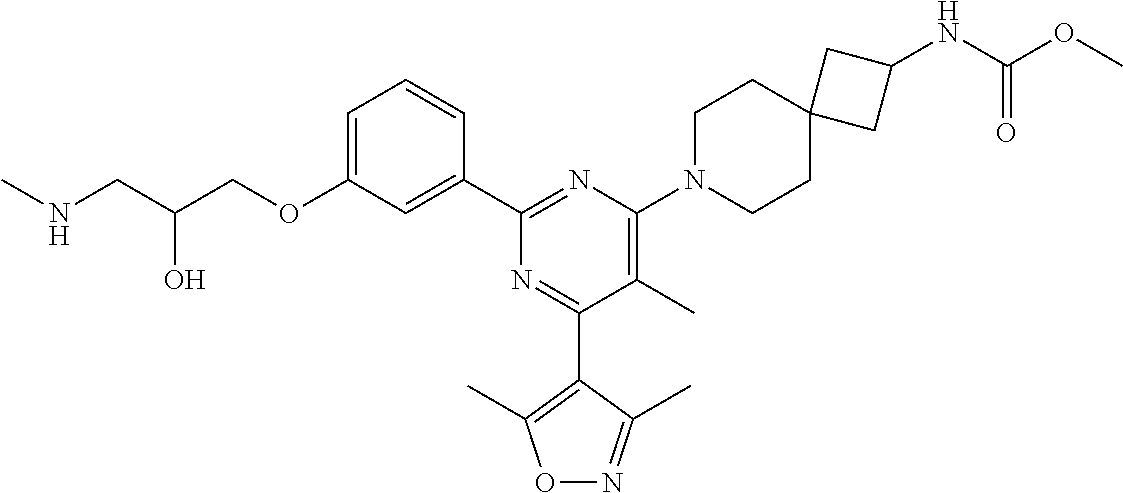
C1=C(OCC(CNC)O)C=C(C2=NC(N3CCC4(CC3)CC(NC(OC)=O)C4)=C(C)C(C3=C(C)ON=C3C)=N2)C=C1
